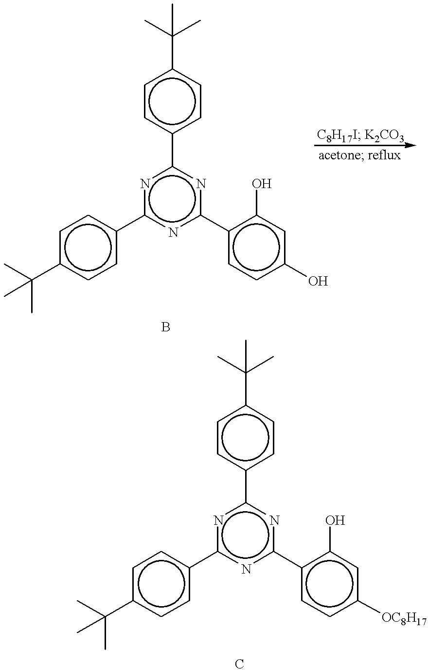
c1cc(-c2nc(-c3ccc(C(C)(C)C)cc3)nc(-c3ccc(O)cc3O)n2)ccc1C(C)(C)C.c1cc(-c2nc(-c3ccc(C(C)(C)C)cc3)nc(-c3ccc([OC8H17])cc3O)n2)ccc1C(C)(C)C
